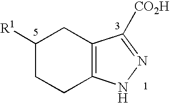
C1([R1])CCC2=C(C1)C([CO2H])=NN2
